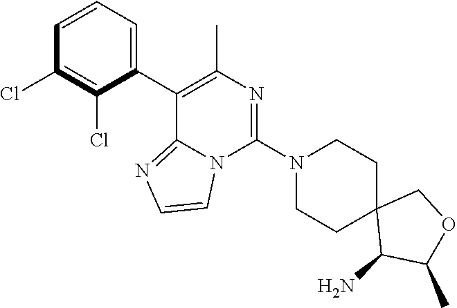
C1(C2=C(C)N=C(N3CCC4(CC3)C(N)C(C)OC4)N3C2=NC=C3)=CC=CC(Cl)=C1Cl
